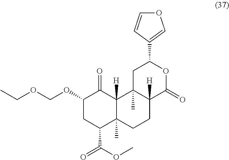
C1(OCOCC)CC(C(OC)=O)C2(C)C([H])(C1=O)C1(C)C([H])(CC2)C(=O)OC(C2=COC=C2)C1
